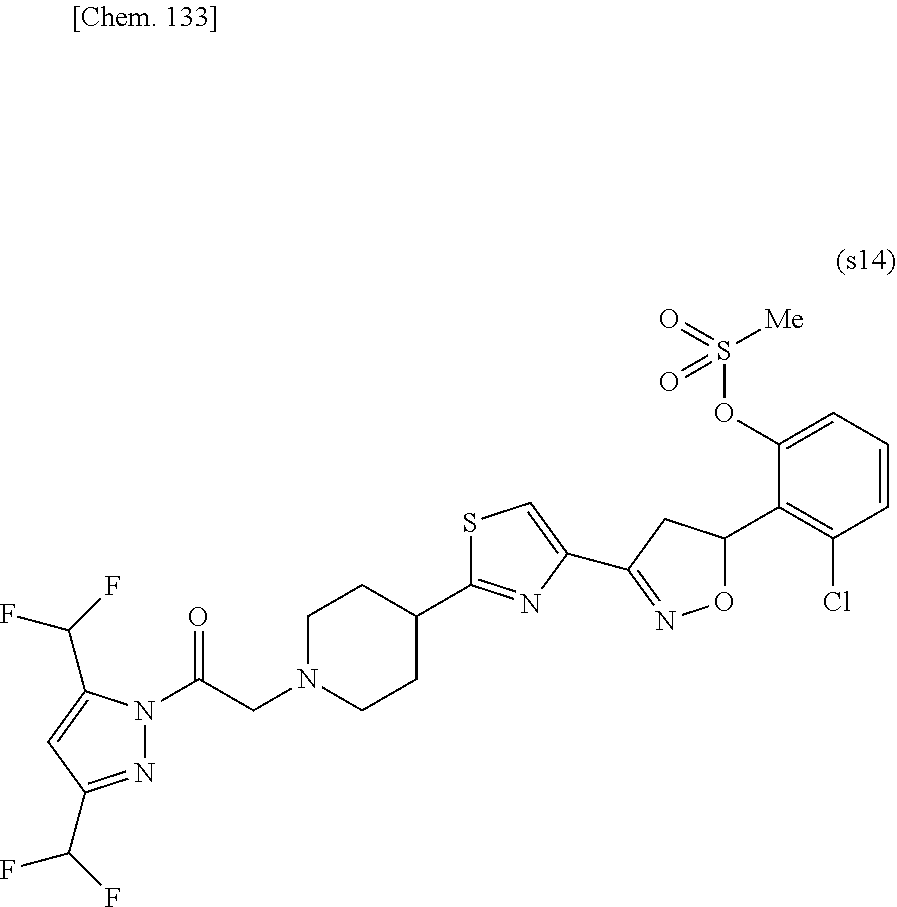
N1=C(C(F)F)C=C(C(F)F)N1C(CN1CCC(C2=NC(C3=NOC(C4=C(Cl)C=CC=C4OS(=O)([Me])=O)C3)=CS2)CC1)=O
